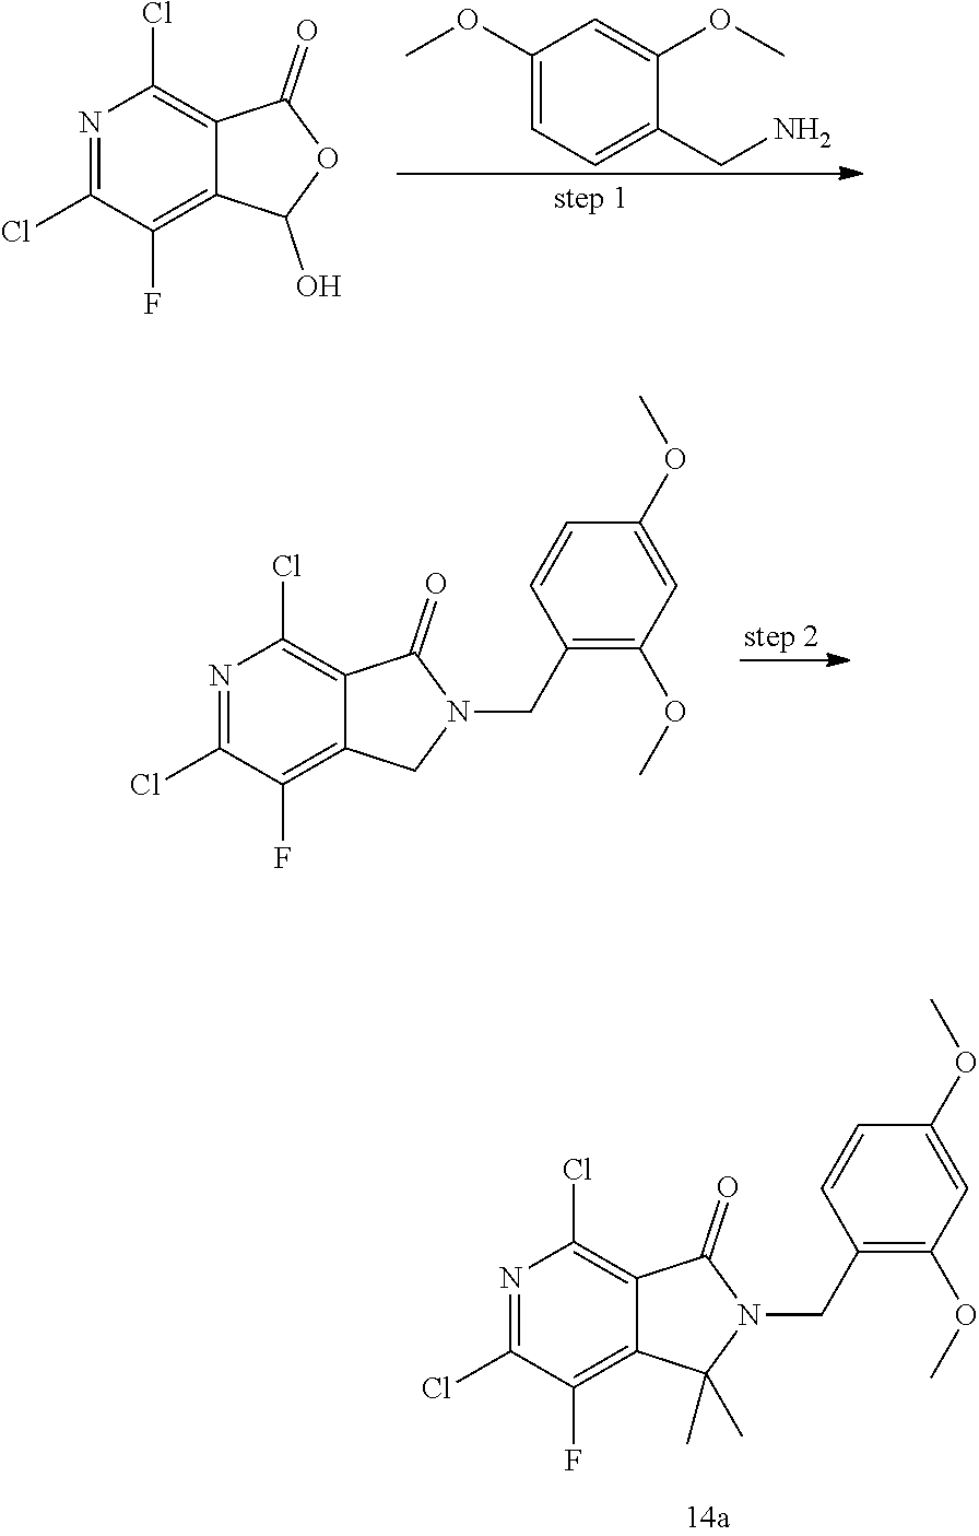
N1=C(Cl)C(F)=C2C(=C1Cl)C(=O)OC2O.C1(OC)=CC=C(CN)C(OC)=C1.N1=C(Cl)C(F)=C2C(=C1Cl)C(=O)N(CC1=C(OC)C=C(OC)C=C1)C2(C)C.N1=C(Cl)C(F)=C2C(=C1Cl)C(=O)N(CC1=C(OC)C=C(OC)C=C1)C2
